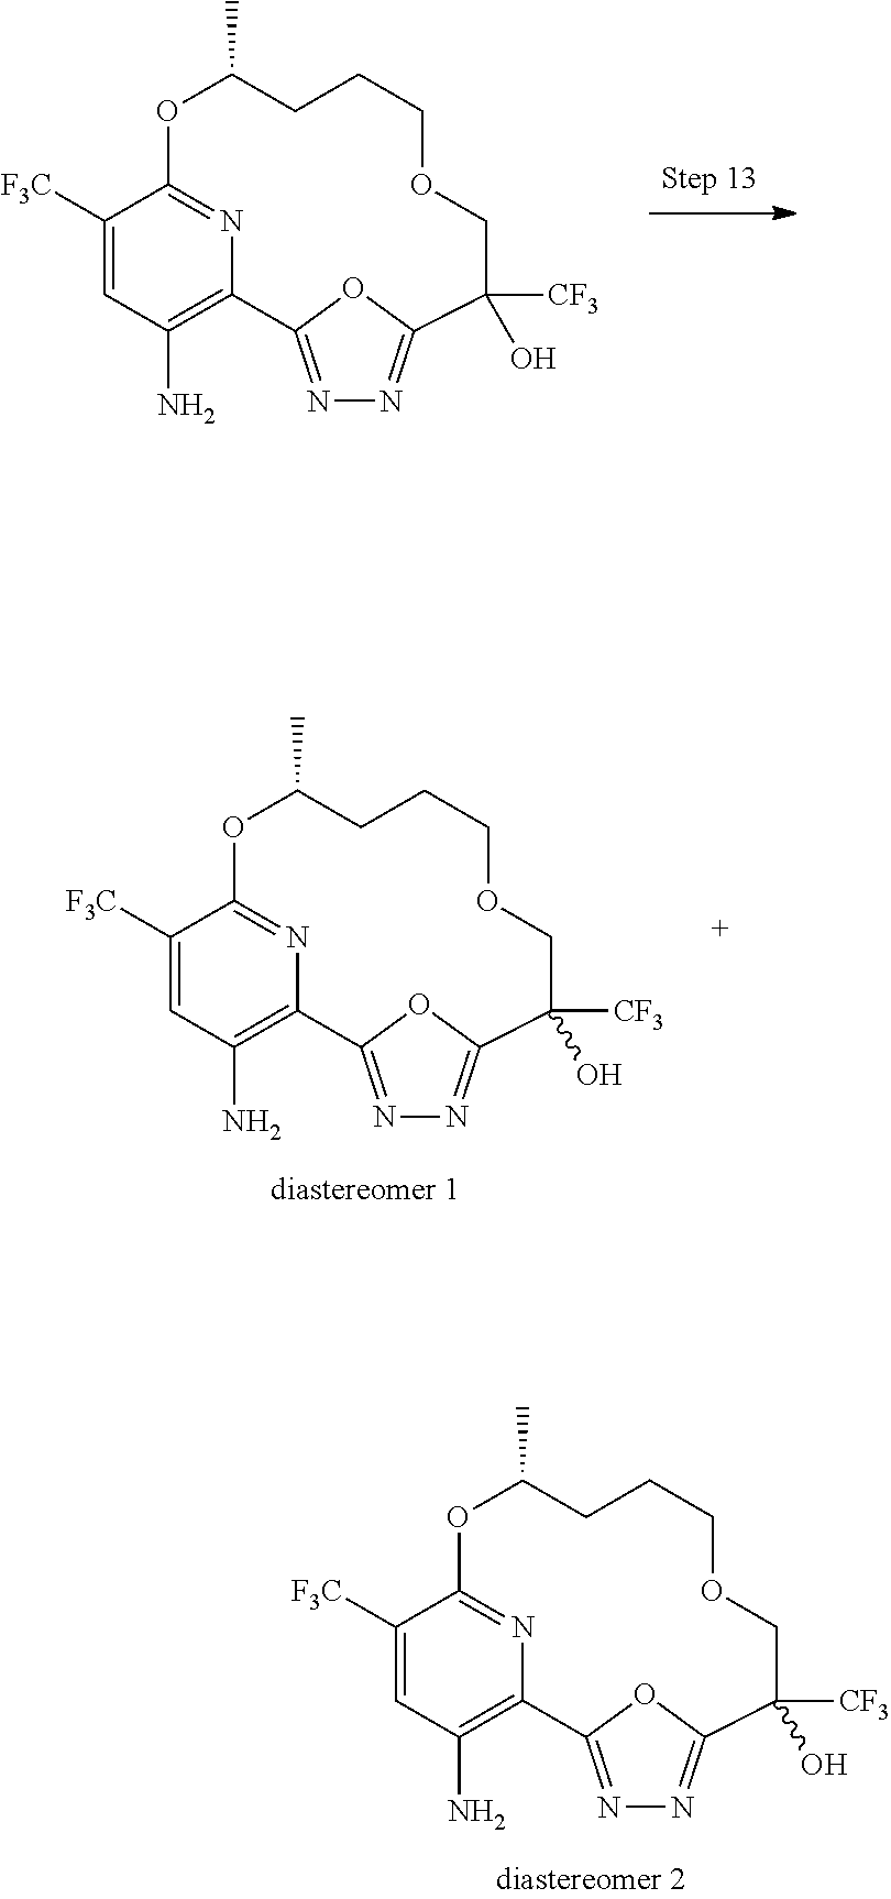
N1=C2OC(=N1)C([CF3])(O)COCCCC(C)OC1=NC2=C(N)C=C1[F3C].N1=C2OC(=N1)C([CF3])(O)COCCCC(C)OC1=NC2=C(N)C=C1[F3C].N1=C2OC(=N1)C([CF3])(O)COCCCC(C)OC1=NC2=C(N)C=C1[F3C]
